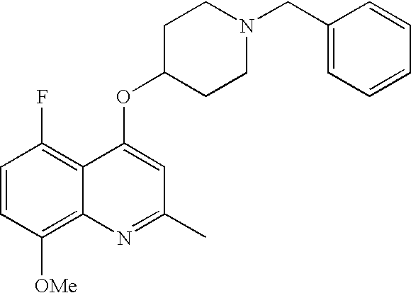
C1=CC([OMe])=C2C(=C1F)C(OC1CCN(CC3=CC=CC=C3)CC1)=CC(C)=N2
